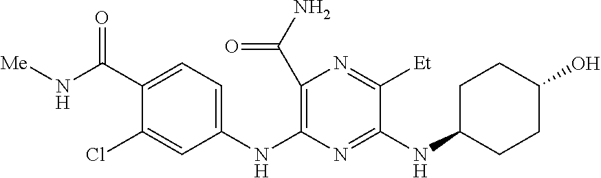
N(C1=NC(NC2=CC=C(C(N[Me])=O)C(Cl)=C2)=C(C(N)=O)N=C1[Et])C1CCC(O)CC1
